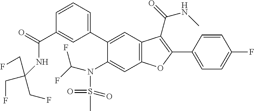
C1=CC(C2=C(C(=O)NC)C3=C(C=C(N(C(F)F)S(=O)(=O)C)C(C4=CC=CC(C(NC(CF)(CF)CF)=O)=C4)=C3)O2)=CC=C1F
